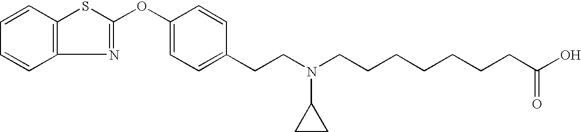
C1=CC2=C(C=C1)SC(OC1=CC=C(CCN(CCCCCCCC(O)=O)C3CC3)C=C1)=N2
